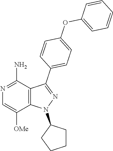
C12=C(C(N)=NC=C1[OMe])C(C1=CC=C(OC3=CC=CC=C3)C=C1)=NN2C1CCCC1
